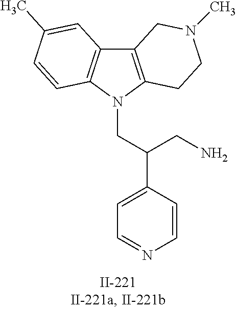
C12=C(N(CC(C3=CC=NC=C3)CN)C3=C1C=C(C)C=C3)CCN(C)C2
